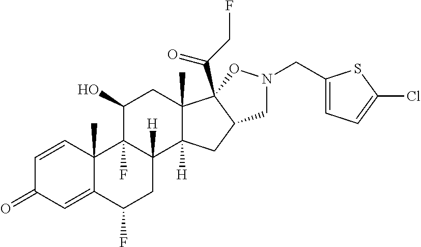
C1=CC2(C)C(=CC1=O)C(F)CC1([H])C2(F)C(O)CC2(C)C1([H])CC1C2(C(CF)=O)ON(CC2=CC=C(Cl)S2)C1
